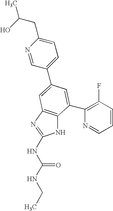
N1C2=C(N=C1NC(NCC)=O)C=C(C1=CC=C(CC(O)C)N=C1)C=C2C1=C(F)C=CC=N1
